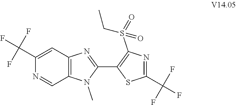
C1(C(F)(F)F)=CC2=C(C=N1)N(C)C(C1=C(S(CC)(=O)=O)N=C(C(F)(F)F)S1)=N2
